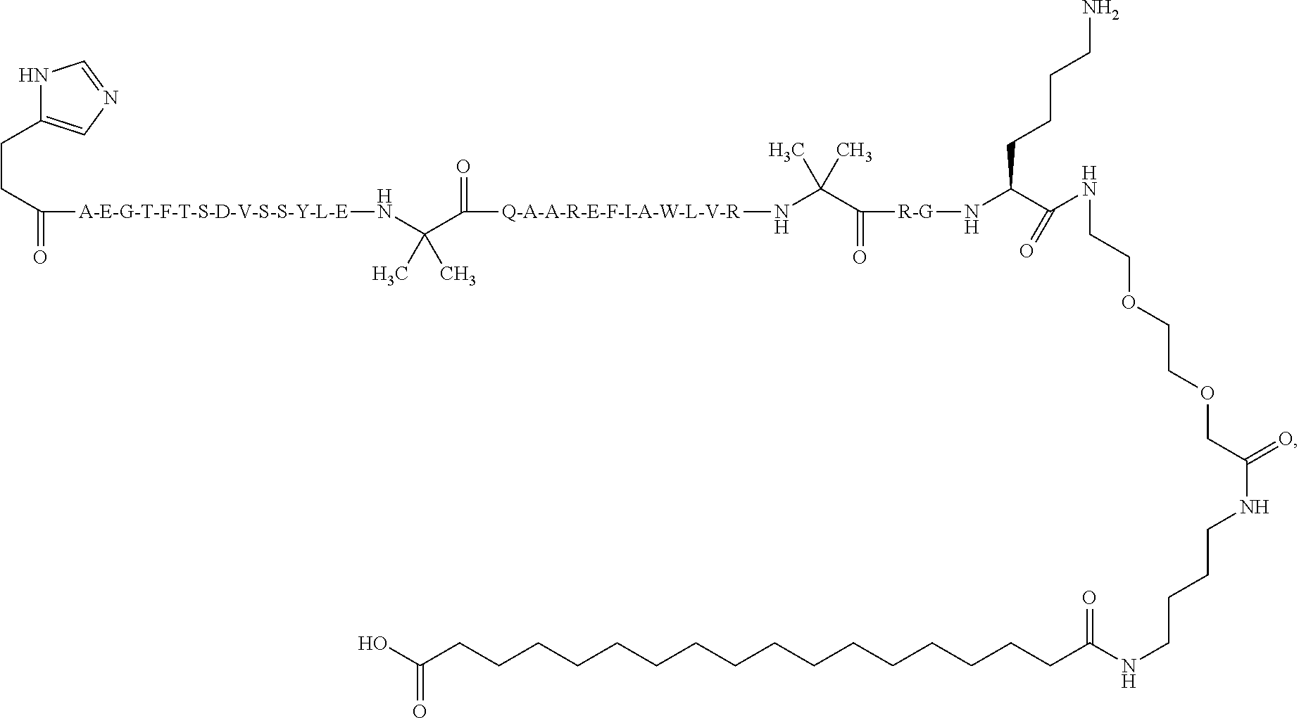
C(CC1=CN=CN1)C([A-E-G-T-F-T-S-D-V-S-S-Y-L-E]NC(C([Q-A-A-R-E-F-I-A-W-L-V-R]NC(C(=O)[R-G]NC(C(NCCOCCOCC(NCCCCNC(=O)CCCCCCCCCCCCCCCCC(O)=O)=O)=O)CCCCN)(C)C)=O)(C)C)=O
